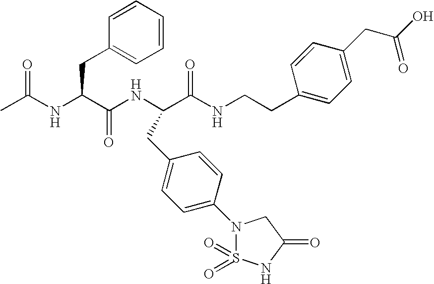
CC(NC(C(NC(C(NCCC1=CC=C(CC(O)=O)C=C1)=O)CC1=CC=C(N2S(=O)(=O)NC(=O)C2)C=C1)=O)CC1=CC=CC=C1)=O
